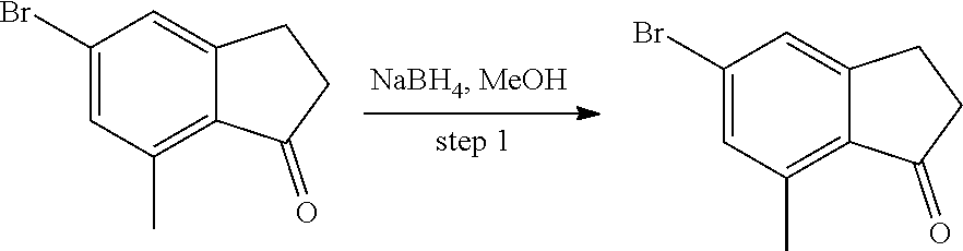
C1(Br)=CC(C)=C2C(=C1)CCC2=O.C1(Br)=CC(C)=C2C(=C1)CCC2=O
